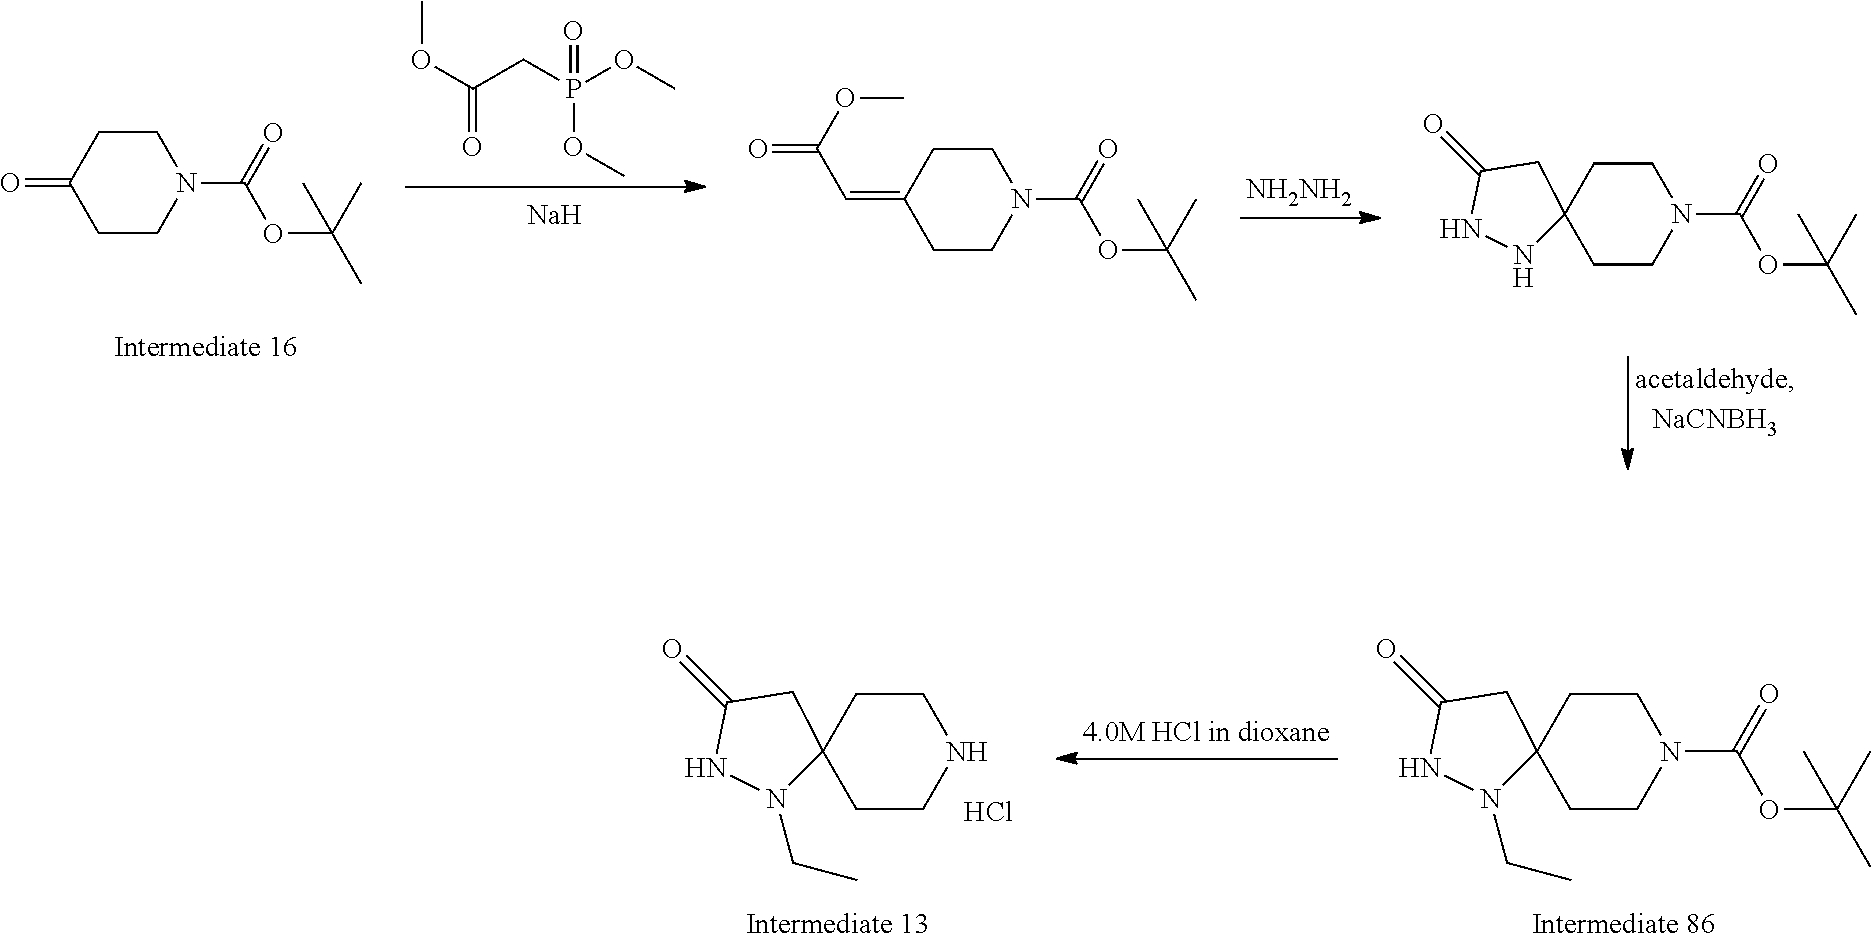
C1CC2(CCN1C(OC(C)(C)C)=O)NNC(=O)C2.C1CC(=O)CCN1C(OC(C)(C)C)=O.COC(=O)CP(OC)(=O)OC.[Na].C1CC(=CC(=O)OC)CCN1C(OC(C)(C)C)=O.[NH2NH2].C1CC2(CCN1C(OC(C)(C)C)=O)N(CC)NC(=O)C2.C1CC2(CCN1)N(CC)NC(=O)C2.Cl
